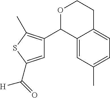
C12=CC(C)=CC=C1CCOC2C1=C(C)SC(C(=O)[H])=C1
